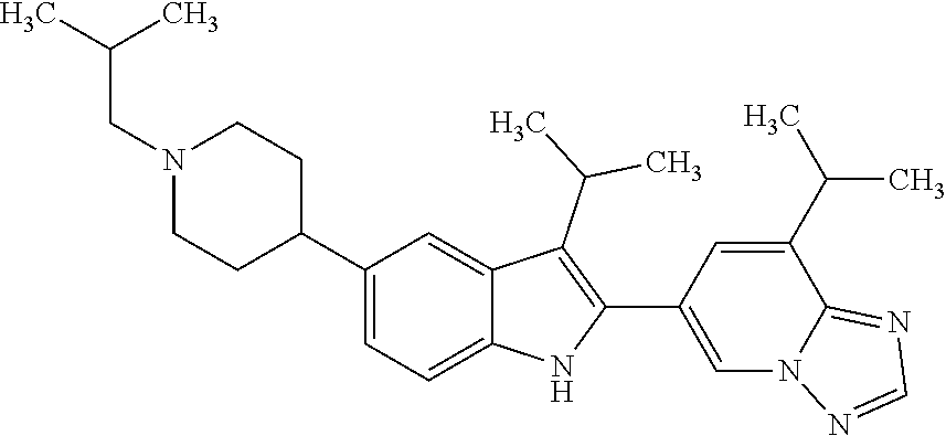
C1(C2CCN(CC(C)C)CC2)=CC=C2C(=C1)C(C(C)C)=C(C1=CN3C(=NC=N3)C(C(C)C)=C1)N2
